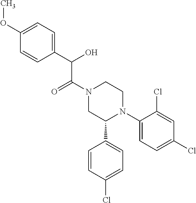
C1(N2CCN(C(C(C3=CC=C(OC)C=C3)O)=O)CC2C2=CC=C(Cl)C=C2)=CC=C(Cl)C=C1Cl
